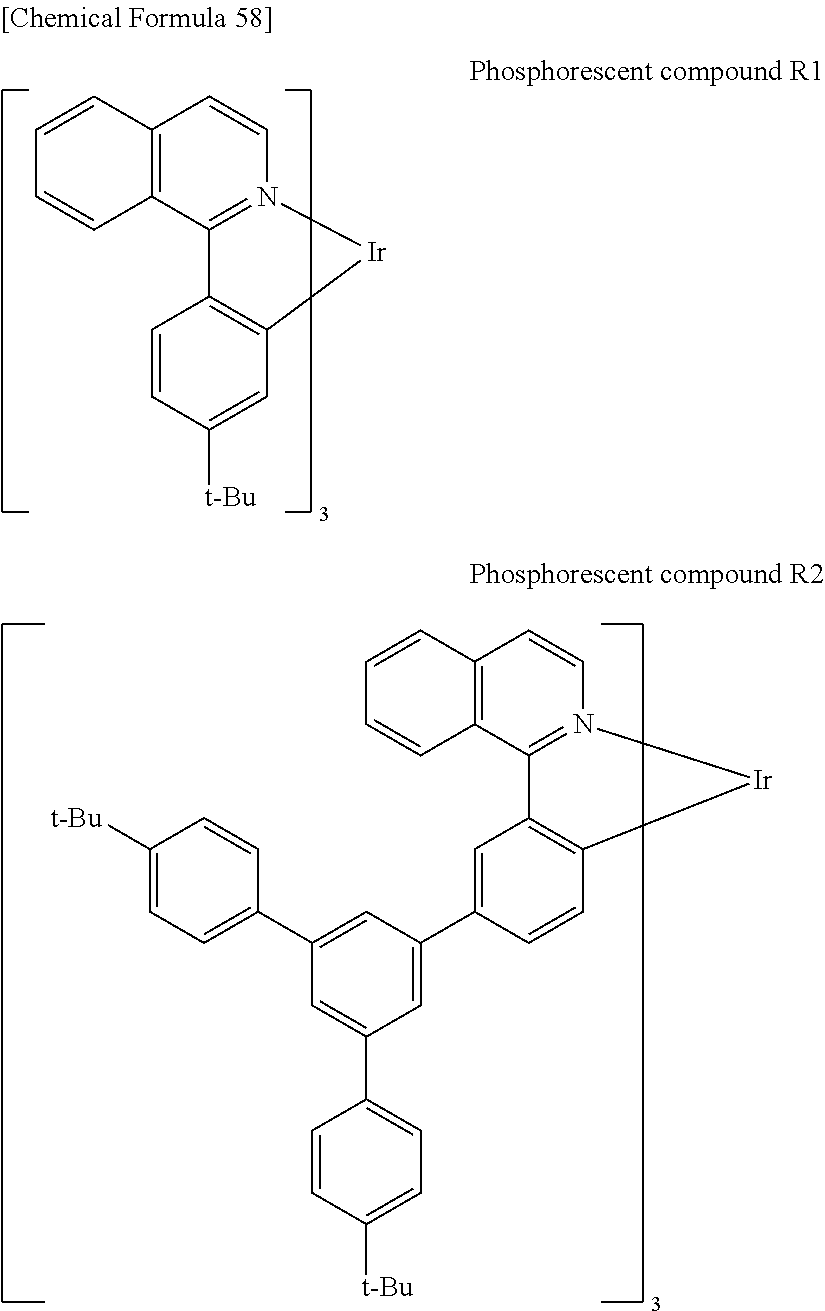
C12=C(C3=N(C=C1)[Ir]C1=C3C=CC([t-Bu])=C1)C=CC=C2.C1(C2=CC3=C(C=C2)[Ir]N2=C3C3=C(C=C2)C=CC=C3)=CC(C2=CC=C([t-Bu])C=C2)=CC(C2=CC=C([t-Bu])C=C2)=C1
